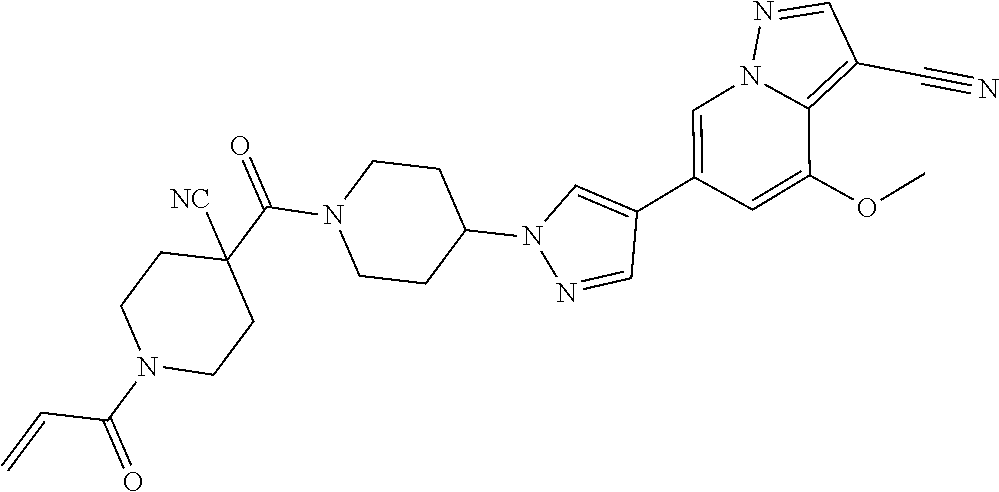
C1=C(C2=CN(C3CCN(C(C4([NC])CCN(C(=O)C=C)CC4)=O)CC3)N=C2)C=C(OC)C2=C(C#N)C=NN12
